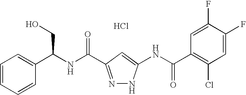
N(C(=O)C1=NNC(NC(C2=C(Cl)C=C(F)C(F)=C2)=O)=C1)C(C1=CC=CC=C1)CO.Cl
